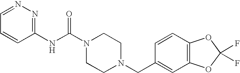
C1=CC(NC(N2CCN(CC3=CC4=C(C=C3)OC(F)(F)O4)CC2)=O)=NN=C1
